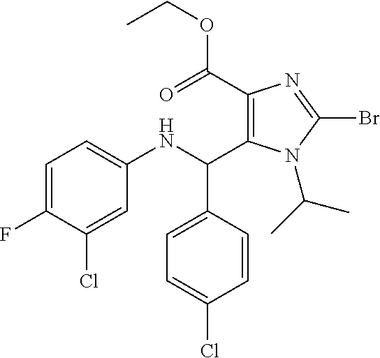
C1(C(=O)OCC)=C(C(NC2=CC=C(F)C(Cl)=C2)C2=CC=C(Cl)C=C2)N(C(C)C)C(Br)=N1
